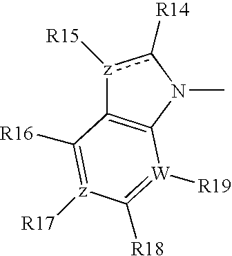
[z]1([R15])c([R14])N(C)C2=C1C([R16])=[z]([R17])C([R18])=[W]2[R19]
